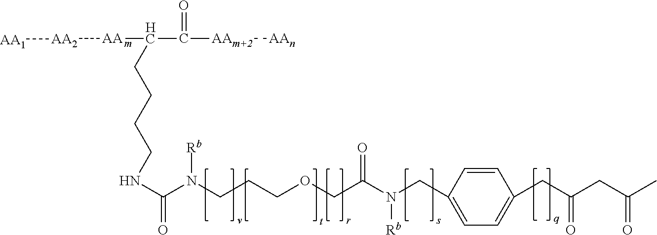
C(=O)(NCCCCC(C(=O)[AAm+2][AAn])[AA][AA2][AA1])N([Rb])CCCOCC(N(CC1=CC=C(CC(CC(C)=O)=O)C=C1)[Rb])=O
